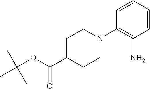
C1=CC=CC(N2CCC(C(OC(C)(C)C)=O)CC2)=C1N
